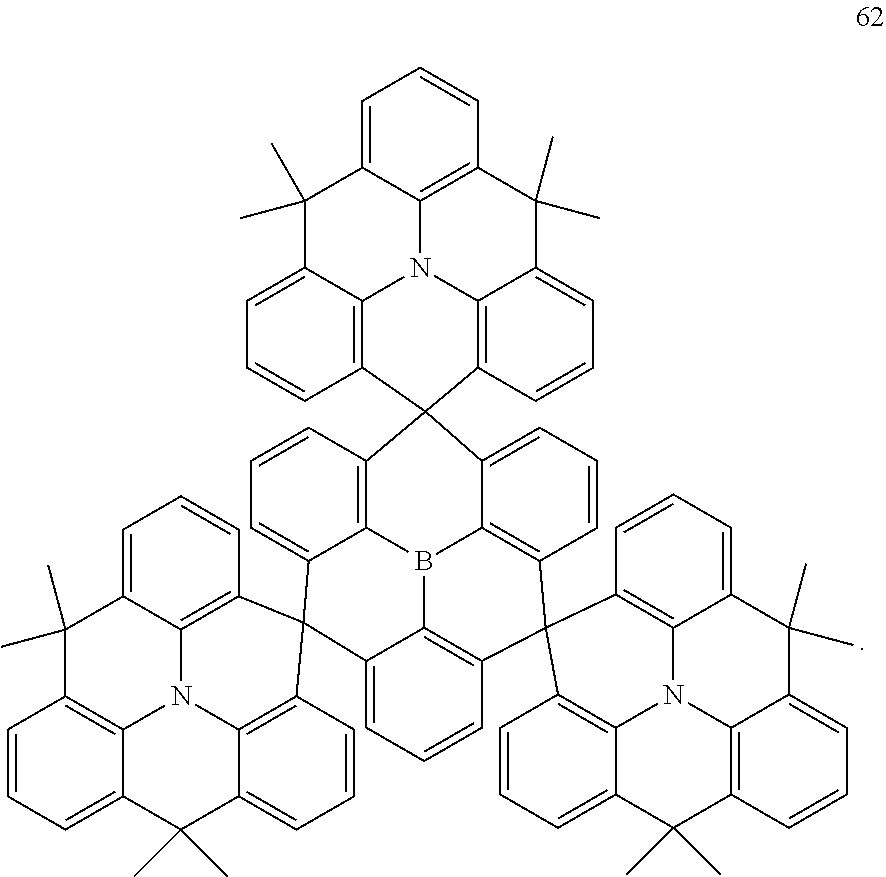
C1=CC=C2C3=C1C1(C4=CC=CC5=C4B3C3=C(C=CC=C3C23C2=C4N6C7=C3C=CC=C7C(C)(C)C3=CC=CC(=C63)C(C)(C)C4=CC=C2)C52C3=C4N5C6=C2C=CC=C6C(C)(C)C2=CC=CC(=C52)C(C)(C)C4=CC=C3)C2=C3N4C5=C1C=CC=C5C(C)(C)C1=CC=CC(=C41)C(C)(C)C3=CC=C2
